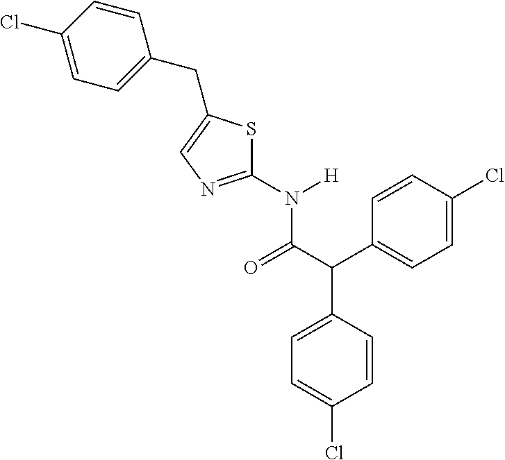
C1(N(C(C(C2=CC=C(Cl)C=C2)C2=CC=C(Cl)C=C2)=O)[H])=NC=C(CC2=CC=C(Cl)C=C2)S1
